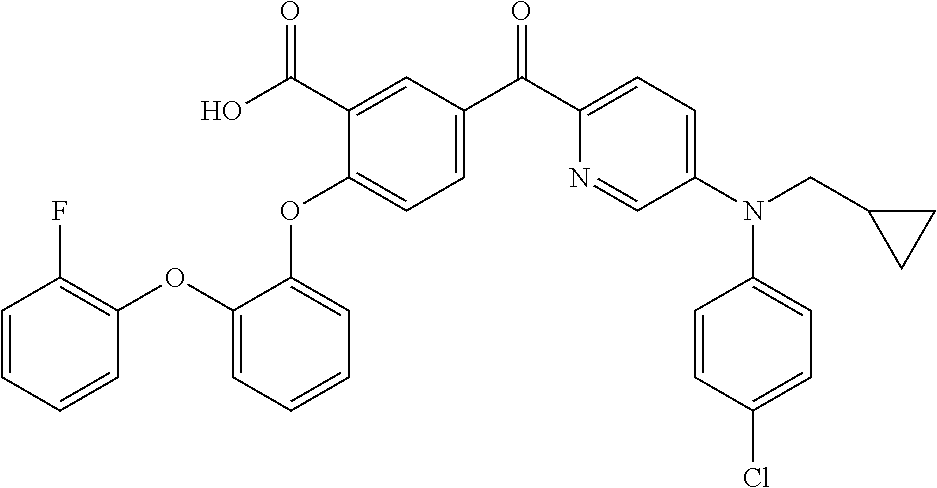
C1(OC2=CC=C(C(C3=CC=C(N(C4=CC=C(Cl)C=C4)CC4CC4)C=N3)=O)C=C2C(O)=O)=CC=CC=C1OC1=C(F)C=CC=C1
